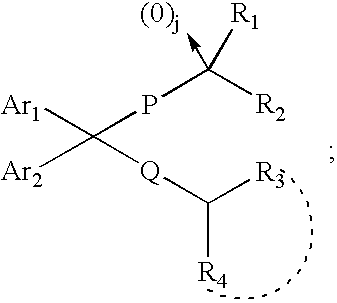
C([Ar1])(PC([R2])([R1])->[(0)j])([Ar2])[Q]C([R3])[R4]
